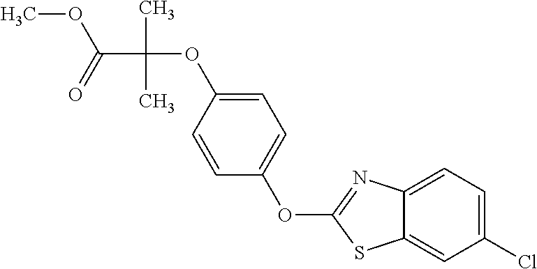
C1=C(OC(C(OC)=O)(C)C)C=CC(OC2=NC3=CC=C(Cl)C=C3S2)=C1
